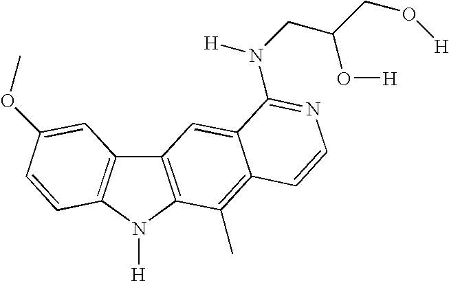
C12=C(N([H])C3=C1C=C(OC)C=C3)C(C)=C1C(=C2)C(N(CC(CO[H])O[H])[H])=NC=C1
